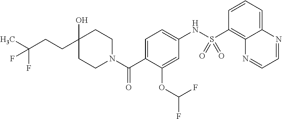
C1CN(C(C2=CC=C(NS(C3=C4C(=CC=C3)N=CC=N4)(=O)=O)C=C2OC(F)F)=O)CCC1(O)CCC(F)(C)F
